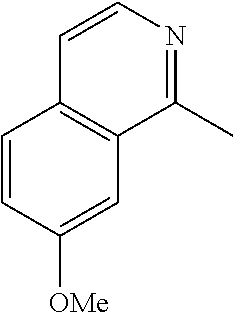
C1=CC([OMe])=CC2=C1C=CN=C2C
